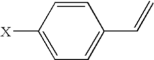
C1=CC([X])=CC=C1C=C
